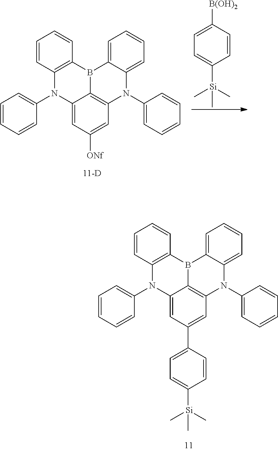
C12=CC([ONf])=CC3=C1B(C1=C(N2C2=CC=CC=C2)C=CC=C1)C1=CC=CC=C1N3C1=CC=CC=C1.C1=C([B(OH)2])C=CC([Si](C)(C)C)=C1.C12=CC(C3=CC=C([Si](C)(C)C)C=C3)=CC3=C1B(C1=C(N2C2=CC=CC=C2)C=CC=C1)C1=CC=CC=C1N3C1=CC=CC=C1
